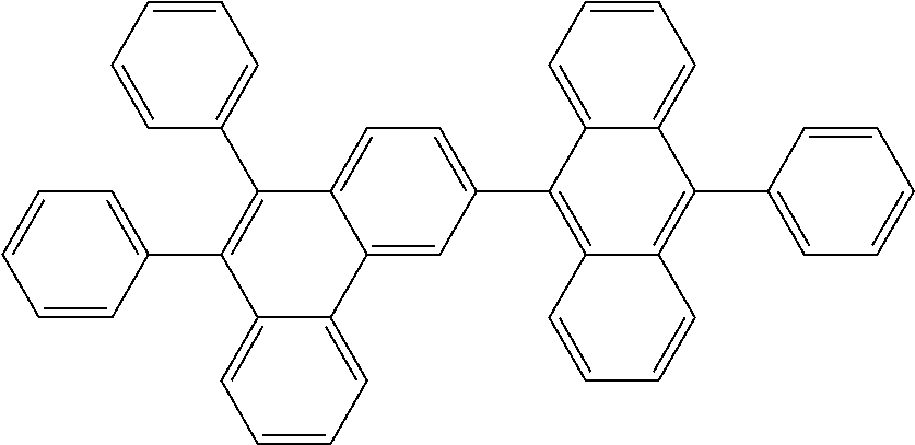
C1=CC=C2C(=C1)C(C1=CC=CC=C1)=C1C(=C2C2=CC=C3C(=C2)C2=CC=CC=C2C(C2=CC=CC=C2)=C3C2=CC=CC=C2)C=CC=C1
